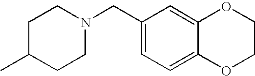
C1(CN2CCC(C)CC2)=CC=C2C(=C1)OCCO2
